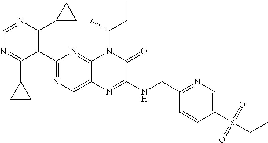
C1=NC(C2CC2)=C(C2=NC=C3C(=N2)N(C(C)CC)C(=O)C(NCC2=NC=C(S(CC)(=O)=O)C=C2)=N3)C(C2CC2)=N1
